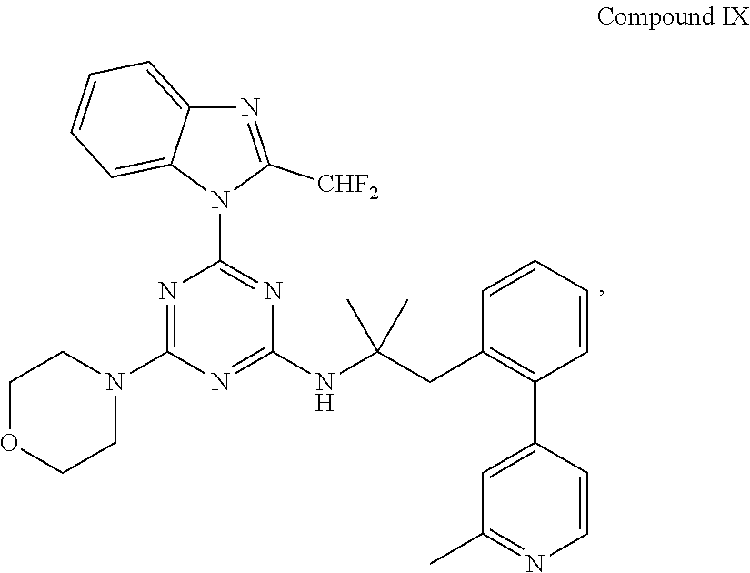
C1COCCN1C1=NC(N2C3=CC=CC=C3N=C2[CHF2])=NC(NC(CC2=C(C3=CC(C)=NC=C3)C=CC=C2)(C)C)=N1
